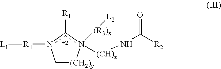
C1[(CH2)y]n([(R3)n][L2])([(CH)x]NC(=O)[R2])c([R1])n1[R4][L1]
